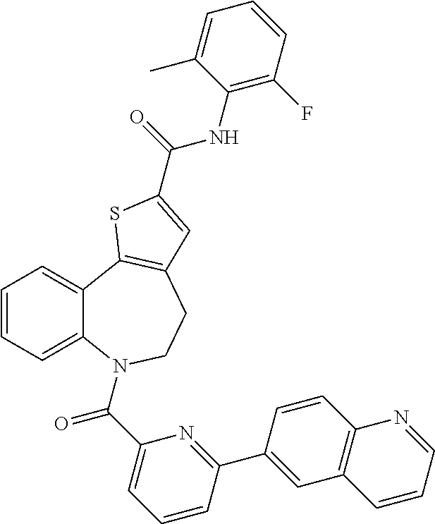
C1=CC=C2C(=C1)C1=C(CCN2C(C2=CC=CC(C3=CC4=C(C=C3)N=CC=C4)=N2)=O)C=C(C(=O)NC2=C(F)C=CC=C2C)S1
